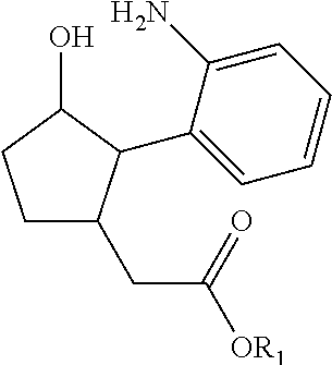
C1CC(O)C(C2=CC=CC=C2N)C1CC([OR1])=O
